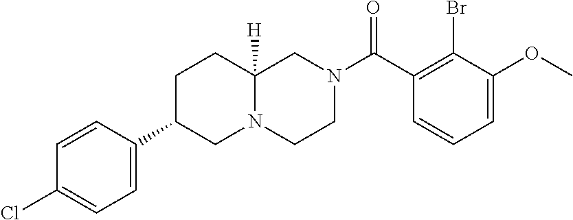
C1=C(OC)C(Br)=C(C(N2CCN3C([H])(C2)CCC(C2=CC=C(Cl)C=C2)C3)=O)C=C1
